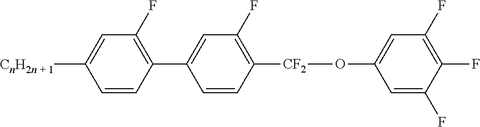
C1=CC(C2=CC(F)=C([CF2]OC3=CC(F)=C(F)C(F)=C3)C=C2)=C(F)C=C1[CnH2n + 1]
